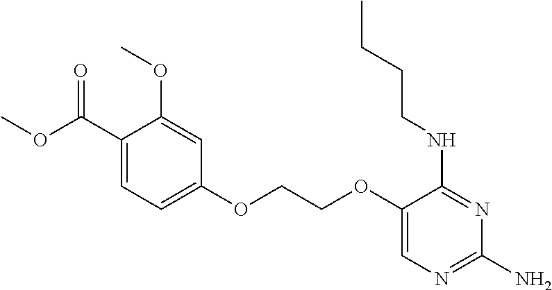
C(COC1=CN=C(N)N=C1NCCCC)OC1=CC=C(C(OC)=O)C(OC)=C1
